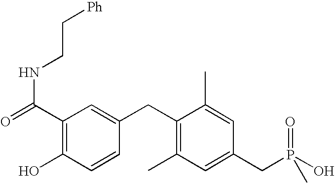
C1(C(NCC[Ph])=O)=C(O)C=CC(CC2=C(C)C=C(CP(O)(=O)C)C=C2C)=C1
